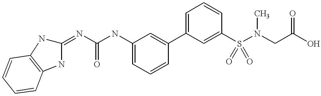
C1=CC(C2=CC=CC(S(N(CC(O)=O)C)(=O)=O)=C2)=CC(NC(N=C2NC3=C(N2)C=CC=C3)=O)=C1
